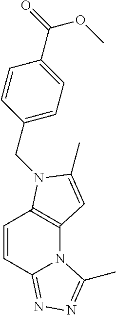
C1=CC2=NN=C(C)N2C2=C1N(CC1=CC=C(C(OC)=O)C=C1)C(C)=C2
